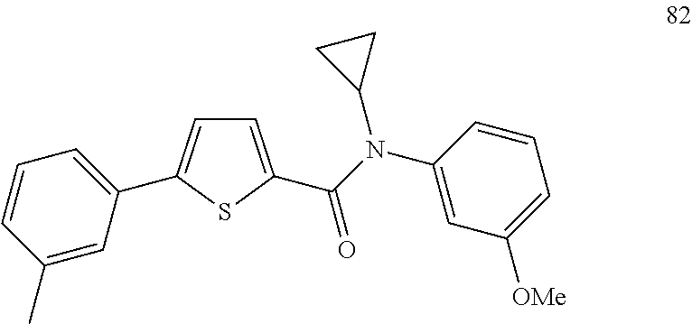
C1=C(C(N(C2=CC([OMe])=CC=C2)C2CC2)=O)SC(C2=CC=CC(C)=C2)=C1
